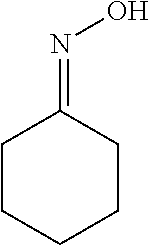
C1CCCCC1=NO
